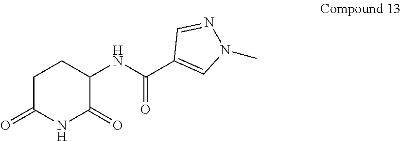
C1(NC(C2=CN(C)N=C2)=O)C(=O)NC(=O)CC1
